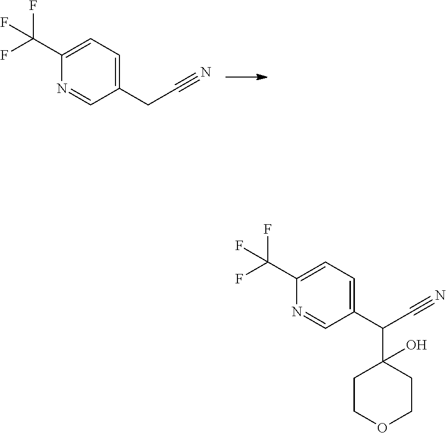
C1=C(C(F)(F)F)N=CC(CC#N)=C1.C1=C(C(F)(F)F)N=CC(C(C#N)C2(O)CCOCC2)=C1
